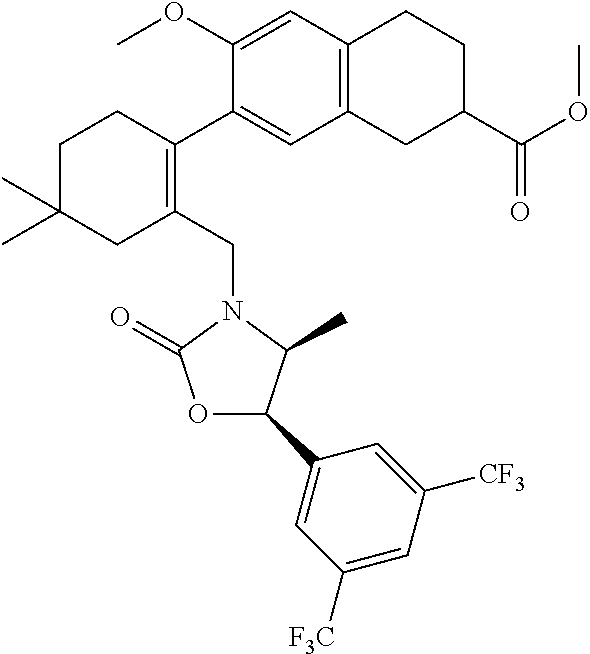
C1(OC)=CC2=C(C=C1C1=C(CN3C(=O)OC(C4=CC([F3C])=CC([CF3])=C4)C3C)CC(C)(C)CC1)CC(C(OC)=O)CC2
